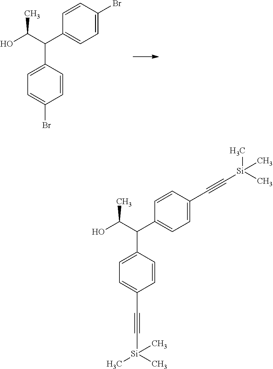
C1=C(C(C2=CC=C(Br)C=C2)C(O)C)C=CC(Br)=C1.C1=C(C(C2=CC=C(C#C[Si](C)(C)C)C=C2)C(O)C)C=CC(C#C[Si](C)(C)C)=C1
